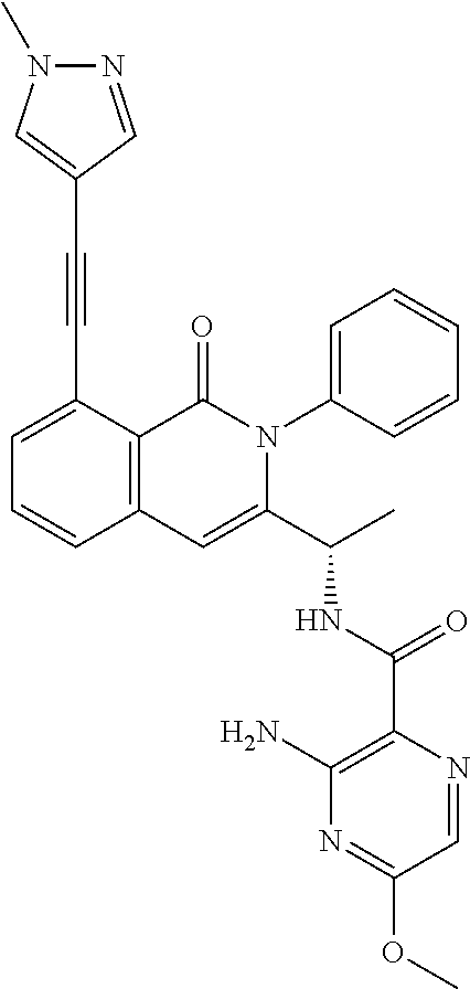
C1(C(NC(C2=CC3=C(C(=O)N2C2=CC=CC=C2)C(C#CC2=CN(C)N=C2)=CC=C3)C)=O)=C(N)N=C(OC)C=N1
